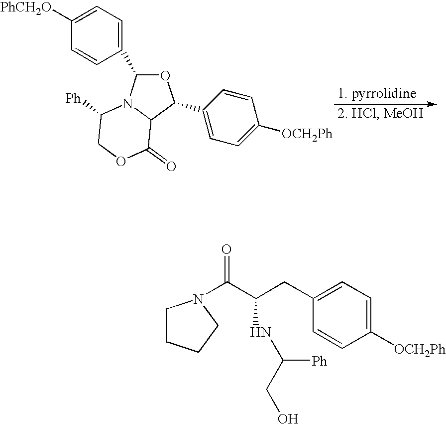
C1=CC(C2OC(C3=CC=C([OCH2Ph])C=C3)C3N2C([Ph])COC3=O)=CC=C1[PhCH2O].C1([OCH2Ph])=CC=C(CC(C(=O)N2CCCC2)NC(CO)[Ph])C=C1
